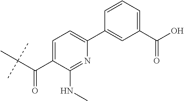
C1(C(O)=O)=CC=CC(C2=CC=C(C(C(C)(C)C)=O)C(NC)=N2)=C1
